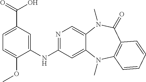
N1=C(NC2=CC(C(O)=O)=CC=C2OC)C=C2C(=C1)N(C)C(=O)C1=C(N2C)C=CC=C1
